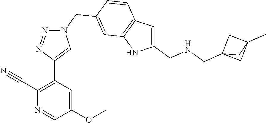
C1(C#N)=C(C2=CN(CC3=CC4=C(C=C3)C=C(CNCC35CC(C)(C3)C5)N4)N=N2)C=C(OC)C=N1
